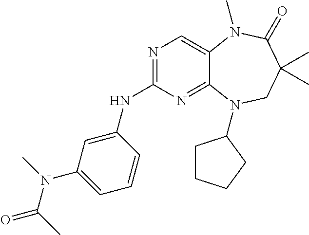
N1=C(NC2=CC(N(C)C(C)=O)=CC=C2)N=C2C(=C1)N(C)C(=O)C(C)(C)CN2C1CCCC1
